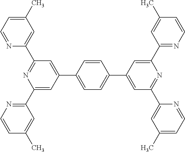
N1=CC=C(C)C=C1C1=NC(C2=NC=CC(C)=C2)=CC(C2=CC=C(C3=CC(C4=CC(C)=CC=N4)=NC(C4=NC=CC(C)=C4)=C3)C=C2)=C1
